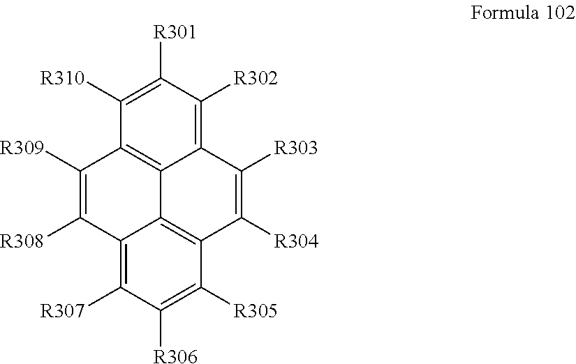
C1([R310])=C([R301])C([R302])=C2C3=C1C([R309])=C([R308])C1=C([R307])C([R306])=C([R305])C(=C31)C([R304])=C2[R303]
